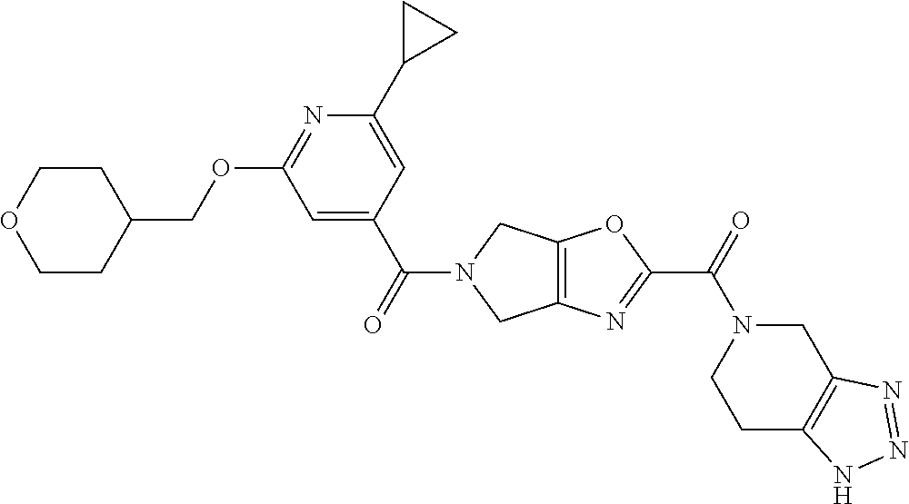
C1CC(COC2=NC(C3CC3)=CC(C(N3CC4=C(C3)OC(C(N3CCC5=C(C3)N=NN5)=O)=N4)=O)=C2)CCO1
